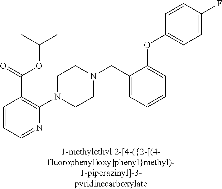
C1=CC=NC(N2CCN(CC3=CC=CC=C3OC3=CC=C(F)C=C3)CC2)=C1C(=O)OC(C)C
